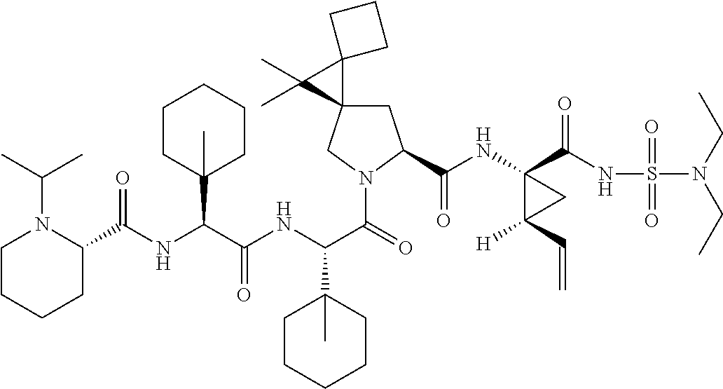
C1C2(CN(C(C(NC(C(NC(=O)C3N(C(C)C)CCCC3)C3(C)CCCCC3)=O)C3(C)CCCCC3)=O)C1C(NC1(C(NS(N(CC)CC)(=O)=O)=O)C([H])(C=C)C1)=O)C1(C2(C)C)CCC1
